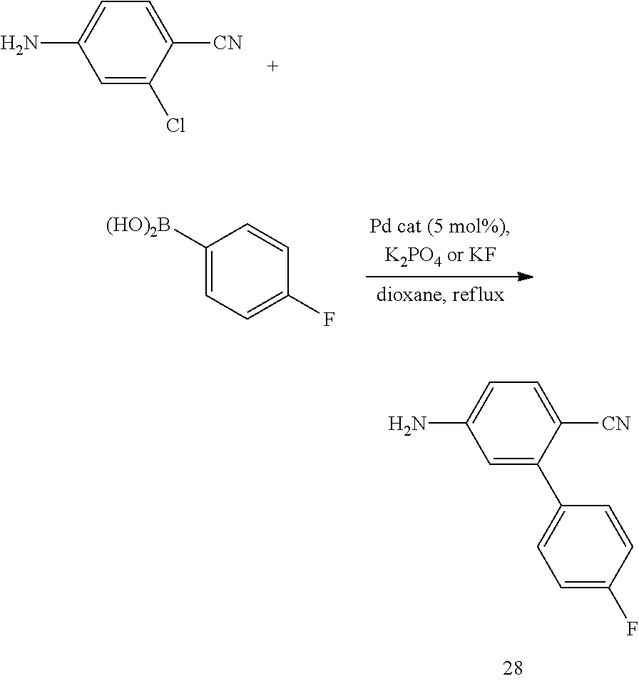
C1=C(Cl)C([CN])=CC=C1N.C1=C(C2=CC=C(F)C=C2)C([CN])=CC=C1N.C1([(HO)2B])=CC=C(F)C=C1
